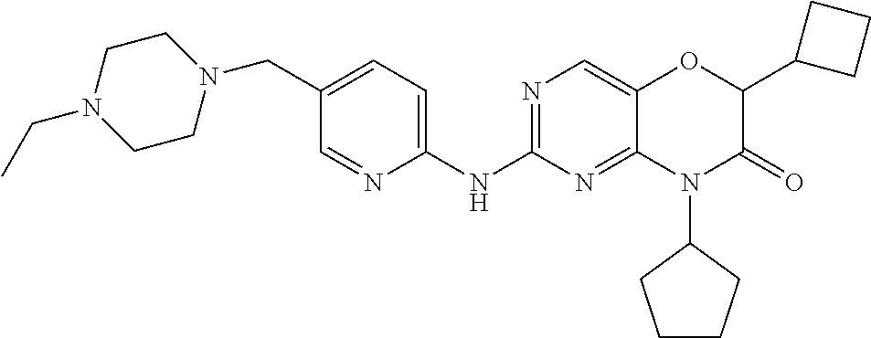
C1(NC2=NC=C3C(=N2)N(C2CCCC2)C(=O)C(C2CCC2)O3)=CC=C(CN2CCN(CC)CC2)C=N1
